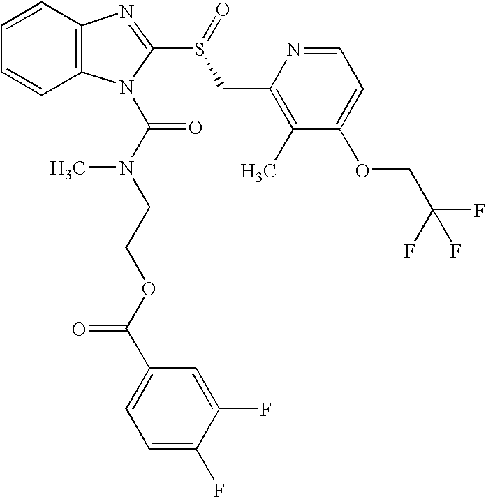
C12=C(C=CC=C1)N=C(S(=O)CC1=C(C)C(OCC(F)(F)F)=CC=N1)N2C(N(CCOC(C1=CC=C(F)C(F)=C1)=O)C)=O
